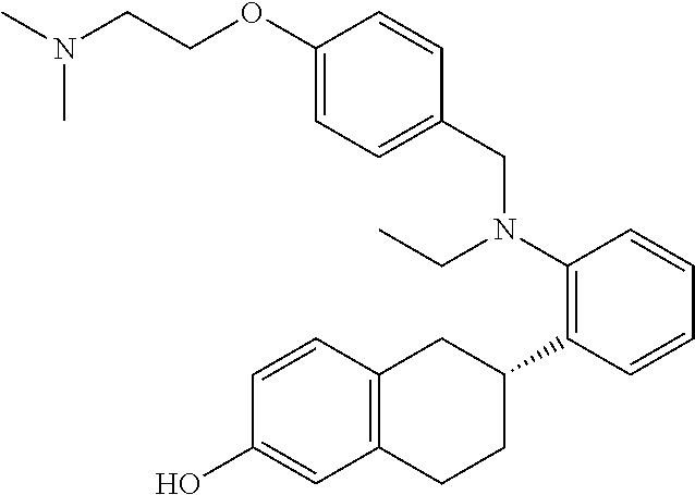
C1(O)=CC2=C(C=C1)CC(C1=C(N(CC)CC3=CC=C(OCCN(C)C)C=C3)C=CC=C1)CC2
